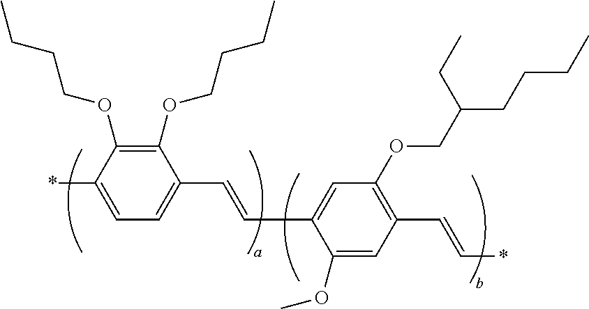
C1=C(*)C(OCCCC)=C(OCCCC)C(C=CC2=CC(OCC(CCCC)CC)=C(C=C*)C=C2OC)=C1
